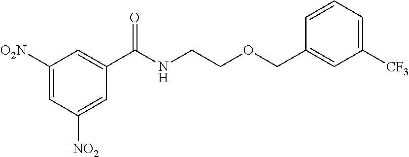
C1(C(NCCOCC2=CC([CF3])=CC=C2)=O)=CC([O2N])=CC([NO2])=C1
